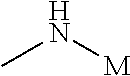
N([M])C
